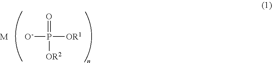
[O-]P([OR1])(=O)[OR2].[M]
